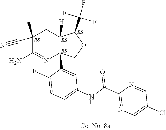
C1(C)(C#N)C(N)=NC2(C3=CC(NC(C4=NC=C(Cl)C=N4)=O)=CC=C3F)C([H])(C1)C(C(F)(F)F)OC2.[RS].[RS].[RS].[RS]
